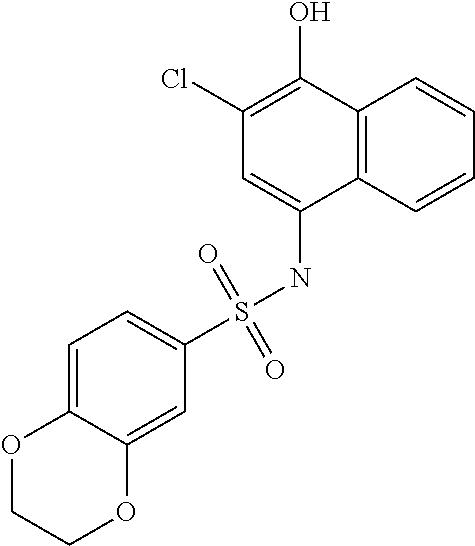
C12=C(C=CC=C1)C(NS(C1=CC=C3C(=C1)OCCO3)(=O)=O)=CC(Cl)=C2O
